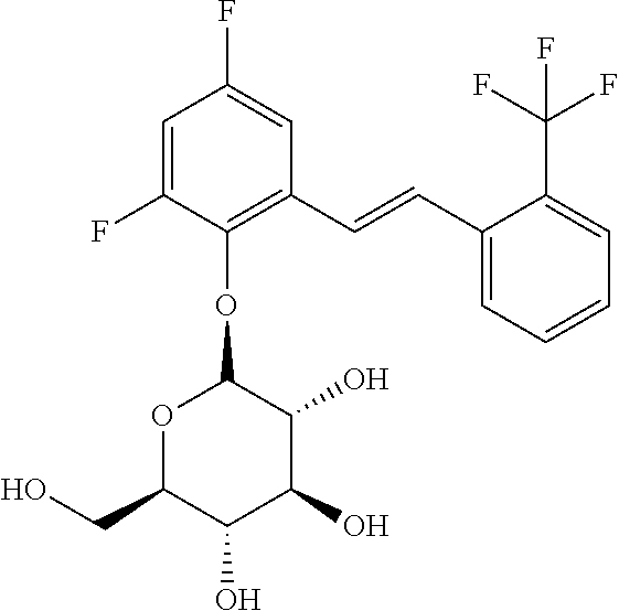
C1(F)=CC(F)=CC(C=CC2=CC=CC=C2C(F)(F)F)=C1OC1OC(CO)C(O)C(O)C1O
